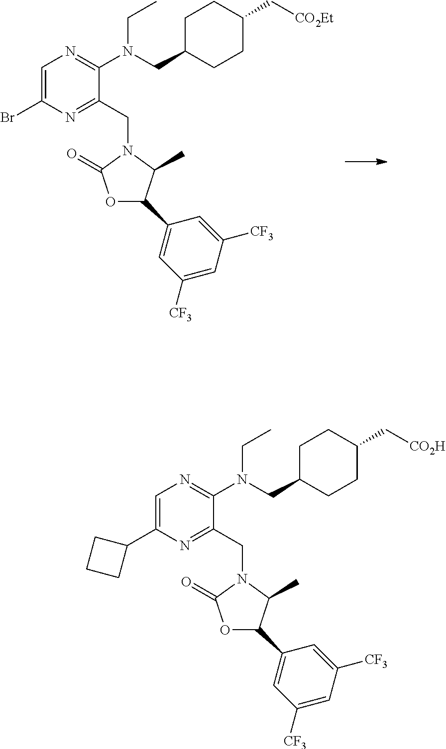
C1=C(Br)N=C(CN2C(C)C(C3=CC([CF3])=CC([CF3])=C3)OC2=O)C(N(CC)CC2CCC(C[CO2Et])CC2)=N1.C1=C(C2CCC2)N=C(CN2C(C)C(C3=CC([CF3])=CC([CF3])=C3)OC2=O)C(N(CC)CC2CCC(C[CO2H])CC2)=N1
